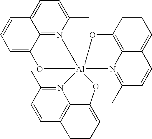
C12=CC=CC3=CC=C(C)N(=C13)C[Al]13(O2)(N2=C(C)C=CC4=CC=CC(=C24)O1)OC1=CC=CC2=C1N3=C(C)C=C2
